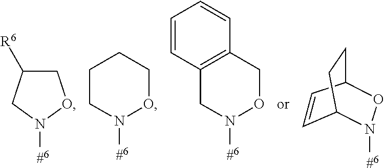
C1C([R6])CN([#6])O1.N1([#6])OCCCC1.N1([#6])OCC2=C(C1)C=CC=C2.C1=CC2ON([#6])C1CC2
